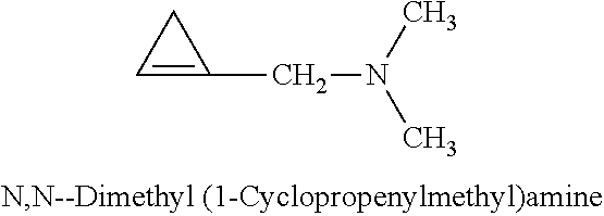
C1=C(CN(C)C)C1
